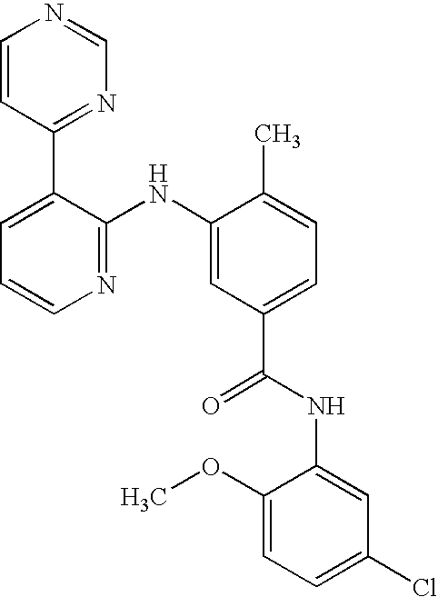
C1=CC(C2=CC=CN=C2NC2=CC(C(NC3=CC(Cl)=CC=C3OC)=O)=CC=C2C)=NC=N1
